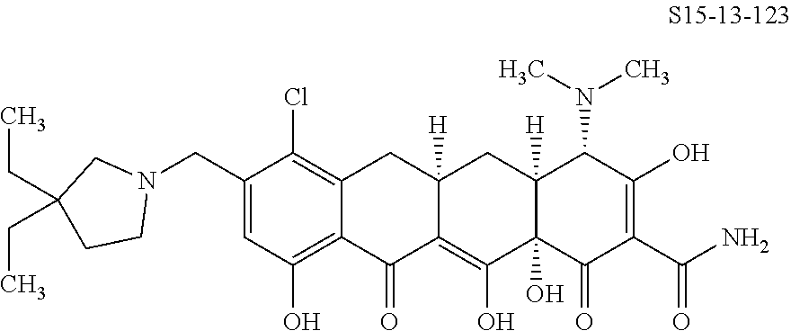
C12=C(Cl)C(CN3CC(CC)(CC)CC3)=CC(O)=C1C(=O)C1=C(O)C3(O)C([H])(CC1([H])C2)C(N(C)C)C(O)=C(C(N)=O)C3=O
